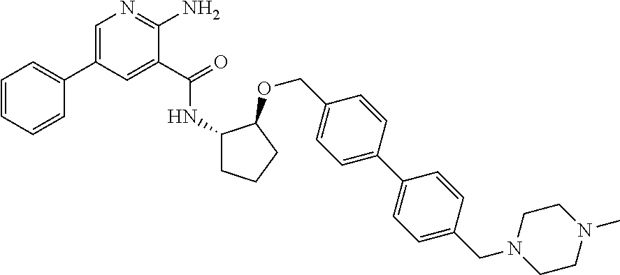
C1=CC=C(C2=CN=C(N)C(C(=O)NC3CCCC3OCC3=CC=C(C4=CC=C(CN5CCN(C)CC5)C=C4)C=C3)=C2)C=C1
